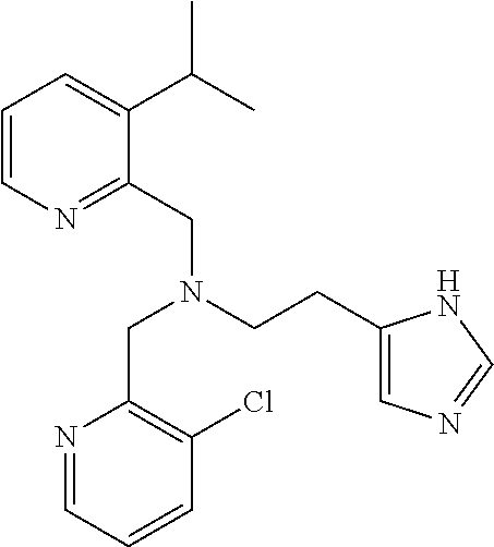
N1=CC=CC(Cl)=C1CN(CC1=NC=CC=C1C(C)C)CCC1=CN=CN1
